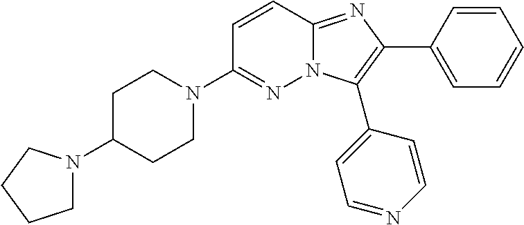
C1C(N2CCCC2)CCN(C2=NN3C(=NC(C4=CC=CC=C4)=C3C3=CC=NC=C3)C=C2)C1
